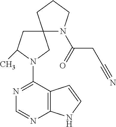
N1=C(N2CC3(CC2C)N(C(=O)CC#N)CCC3)C2=C(N=C1)NC=C2
